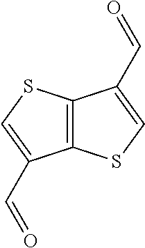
C12=C(C(C=O)=CS1)SC=C2C=O
